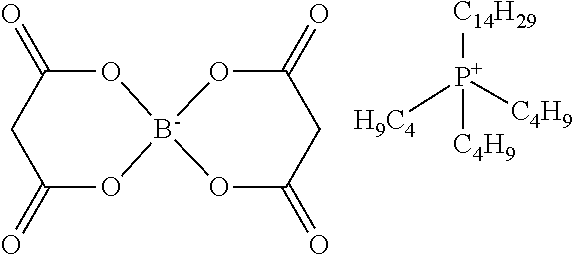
O1C(=O)CC(=O)O[B-]12OC(=O)CC(=O)O2.[C14H29][P+]([H9C4])([C4H9])[C4H9]
